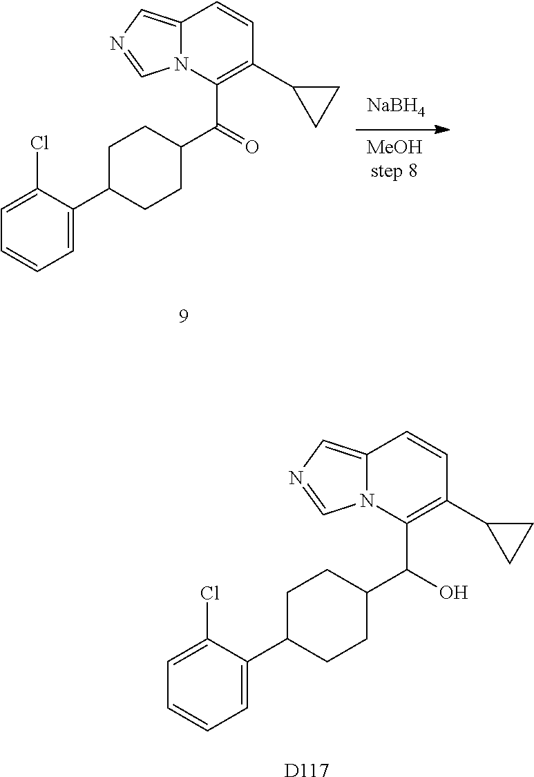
C12=CN=CN1C(C(C1CCC(C3=CC=CC=C3Cl)CC1)O)=C(C1CC1)C=C2.[D117].[NaBH4].[MeOHstep 8].C12=CN=CN1C(C(C1CCC(C3=CC=CC=C3Cl)CC1)=O)=C(C1CC1)C=C2
